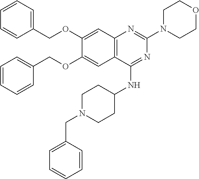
C12=C(C(NC3CCN(CC4=CC=CC=C4)CC3)=NC(N3CCOCC3)=N1)C=C(OCC1=CC=CC=C1)C(OCC1=CC=CC=C1)=C2
